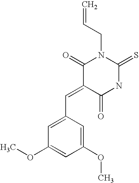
O=C1C(=CC2=CC(OC)=CC(OC)=C2)C(=O)N(CC=C)C(=S)N1
